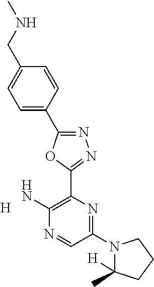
[H].C1(N2C([H])(C)CCC2)=NC(C2=NN=C(C3=CC=C(CNC)C=C3)O2)=C(N)N=C1
